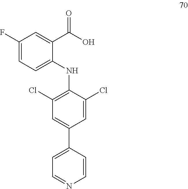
C1(F)=CC=C(NC2=C(Cl)C=C(C3=CC=NC=C3)C=C2Cl)C(C(O)=O)=C1
